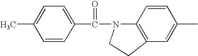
C1=CC(C(=O)N2C3=C(C=C(C)C=C3)CC2)=CC=C1C
